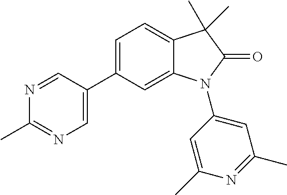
C1(C2=CN=C(C)N=C2)=CC=C2C(=C1)N(C1=CC(C)=NC(C)=C1)C(=O)C2(C)C
